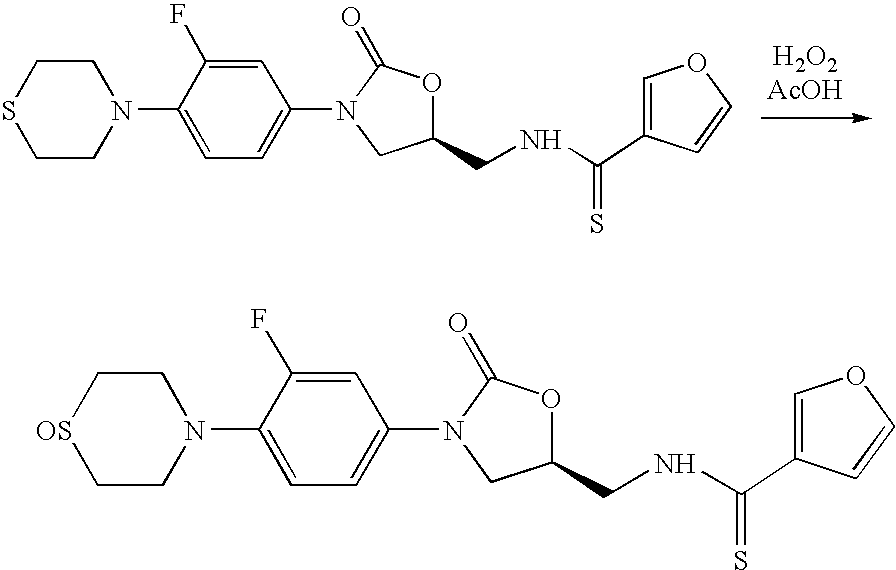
[H2O2AcOH].C1CSCCN1C1=CC=C(N2C(=O)OC(CNC(=S)C3=COC=C3)C2)C=C1F.C1C[OS]CCN1C1=CC=C(N2C(=O)OC(CNC(=S)C3=COC=C3)C2)C=C1F
